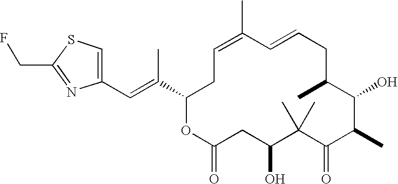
C1=C(C)C=CCC(C)C(O)C(C)C(=O)C(C)(C)C(O)CC(=O)OC(C(=CC2=CSC(CF)=N2)C)C1
